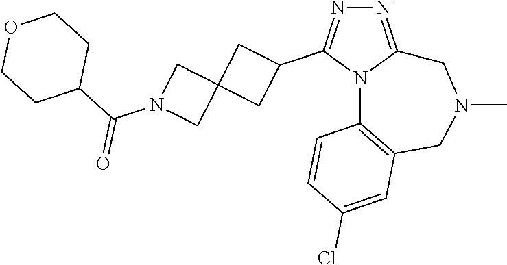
N1=C2N(C(C3CC4(C3)CN(C(C3CCOCC3)=O)C4)=N1)C1=C(CN(C)C2)C=C(Cl)C=C1
